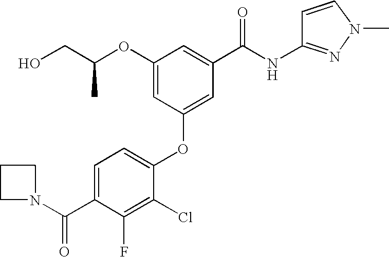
C1(OC2=CC(C(NC3=NN(C)C=C3)=O)=CC(OC(CO)C)=C2)=CC=C(C(=O)N2CCC2)C(F)=C1Cl
